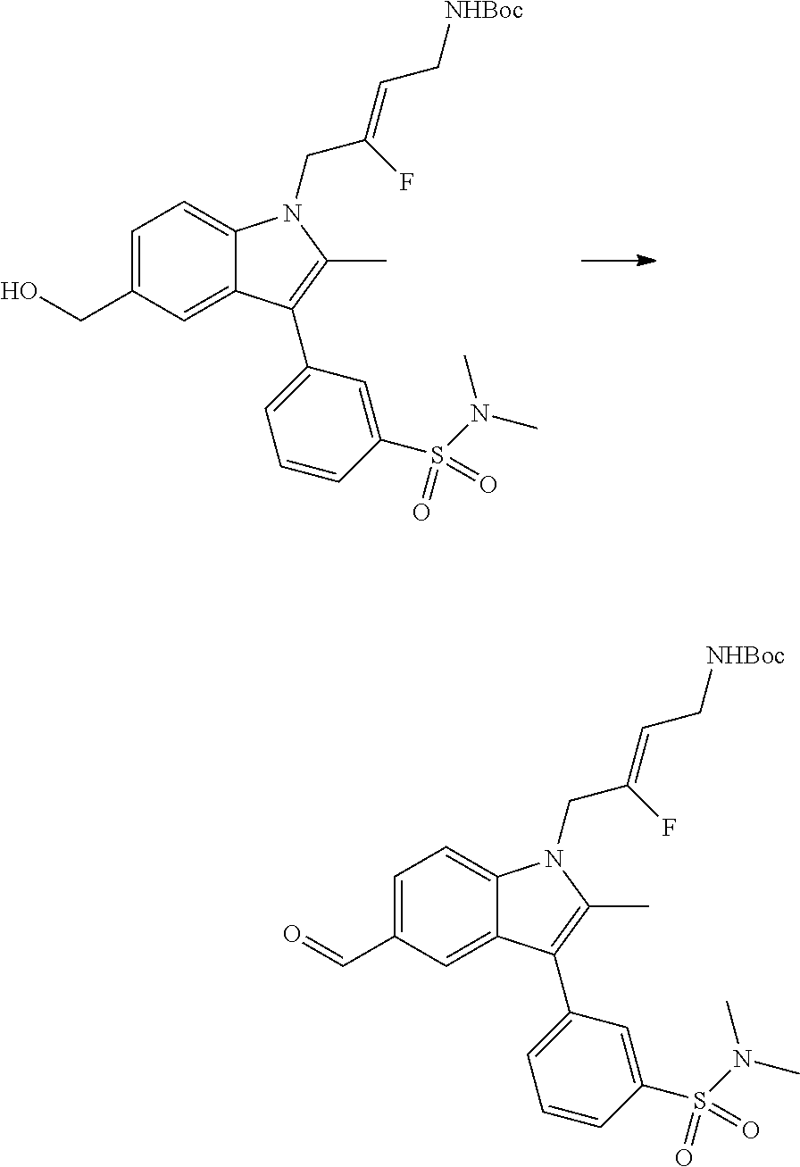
C1=C(C=O)C=C2C(=C1)N(CC(=CC[NHBoc])F)C(C)=C2C1=CC=CC(S(N(C)C)(=O)=O)=C1.C1=C(CO)C=C2C(=C1)N(CC(=CC[NHBoc])F)C(C)=C2C1=CC=CC(S(N(C)C)(=O)=O)=C1
